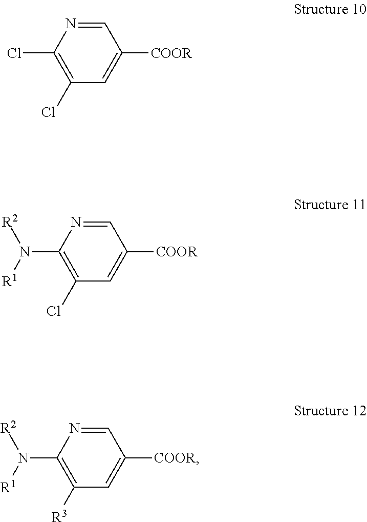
C1=NC(Cl)=C(Cl)C=C1[COOR].C1=NC(N([R1])[R2])=C(Cl)C=C1[COOR].C1=NC(N([R1])[R2])=C([R3])C=C1[COOR]
